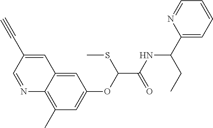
N1=CC(C#C)=CC2=CC(OC(C(NC(C3=CC=CC=N3)CC)=O)SC)=CC(C)=C12
